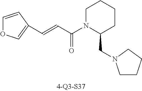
C(=CC(N1C(CN2CCCC2)CCCC1)=O)C1=COC=C1
